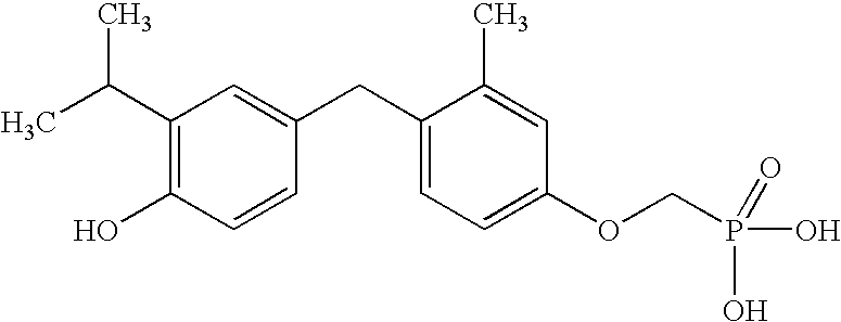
C1(C(C)C)=C(O)C=CC(CC2=CC=C(OCP(O)(O)=O)C=C2C)=C1
